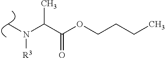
C(C(OCCCC)=O)(N(C)[R3])C
